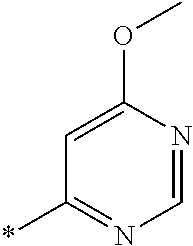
C1=NC(OC)=CC(*)=N1
